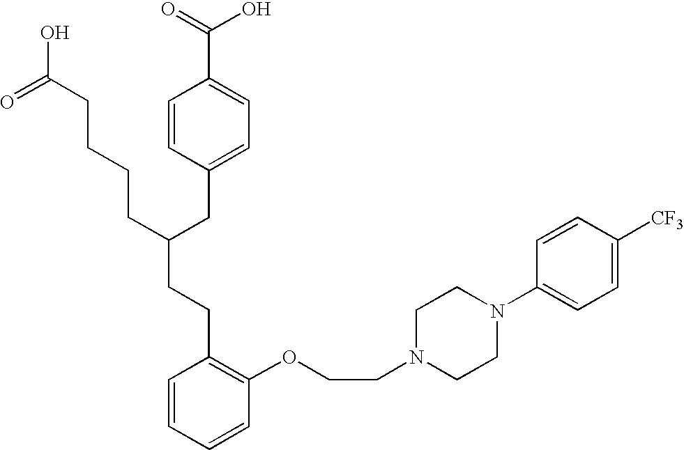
C(C(CC1=CC=C(C(=O)O)C=C1)CCCCC(O)=O)CC1=C(OCCN2CCN(C3=CC=C([CF3])C=C3)CC2)C=CC=C1
